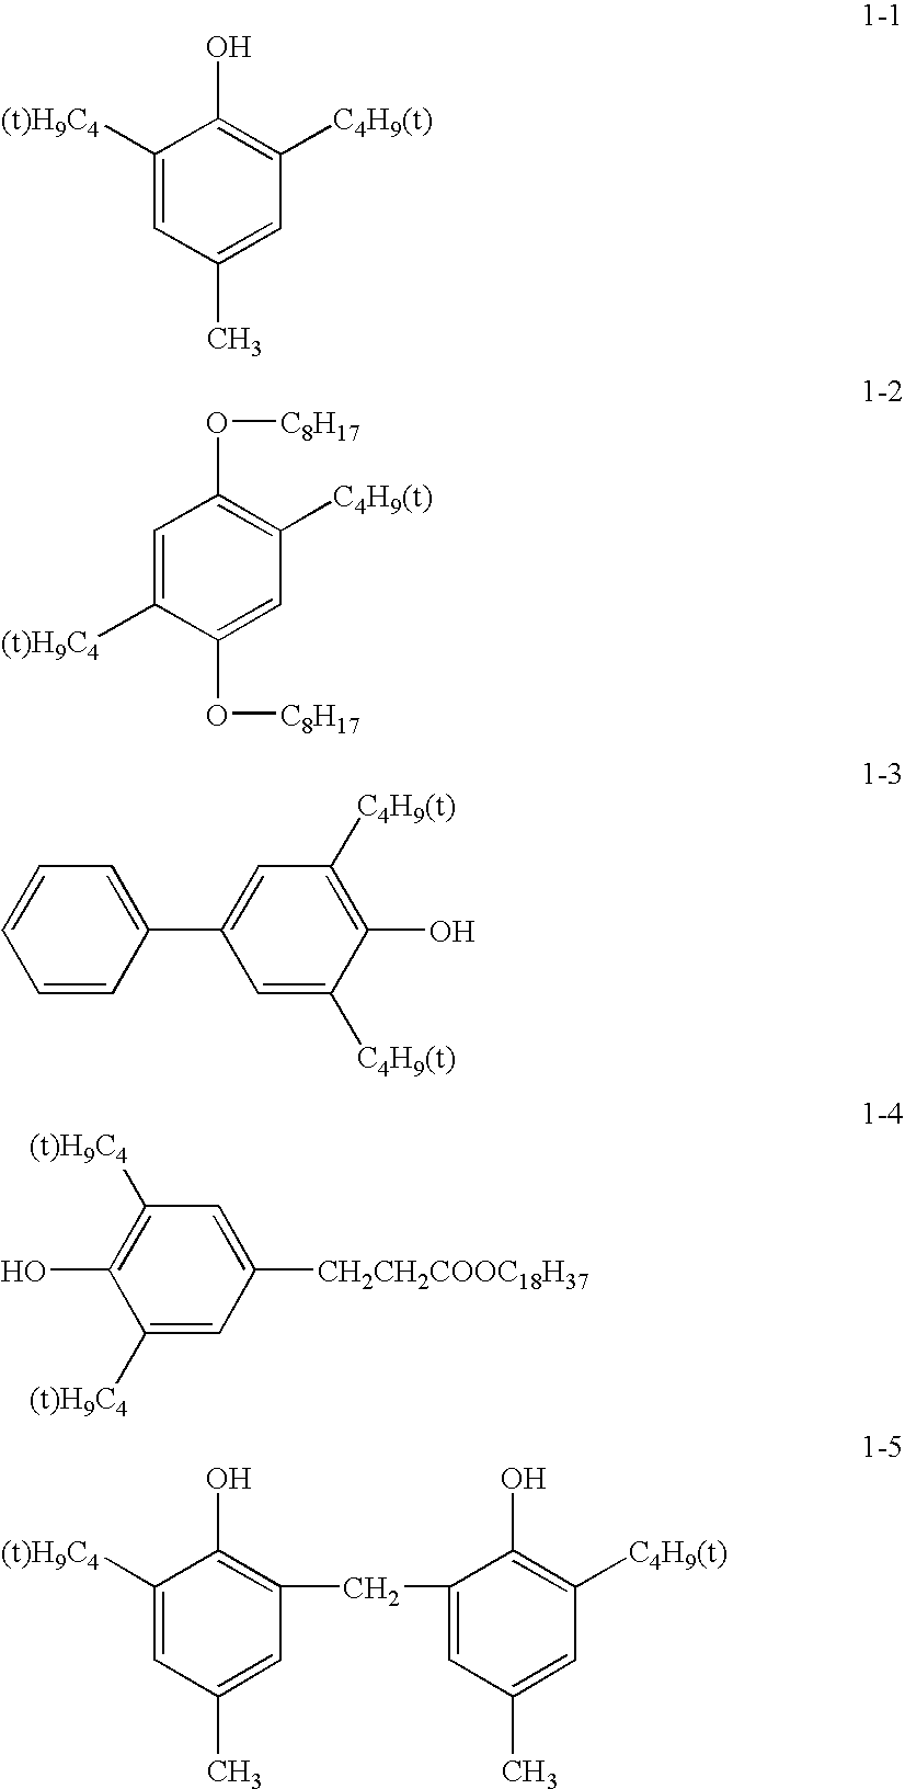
C1(C)=CC([C4H9(t)])=C(O)C([(t)H9C4])=C1.C1(O[C8H17])=CC([C4H9(t)])=C(O[C8H17])C=C1[(t)H9C4].C1=CC(C2=CC([C4H9(t)])=C(O)C([C4H9(t)])=C2)=CC=C1.C1([(t)H9C4])=CC([CH2CH2COOC18H37])=CC([(t)H9C4])=C1O.C1(C)=CC(CC2=CC(C)=CC([C4H9(t)])=C2O)=C(O)C([(t)H9C4])=C1
